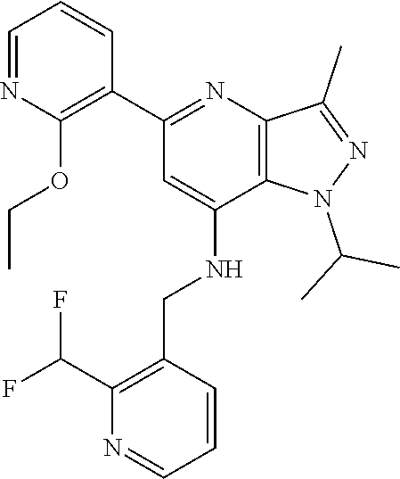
C1(C2=C(OCC)N=CC=C2)=NC2=C(C(NCC3=C(C(F)F)N=CC=C3)=C1)N(C(C)C)N=C2C
